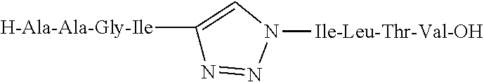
C1([H-Ala-Ala-Gly-Ile])=CN([Ile-Leu-Thr-Val-OH])N=N1
